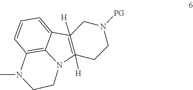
C1=CC2=C3C(=C1)C1([H])=C([H])(N3CCN2C)CCN([PG])C1
